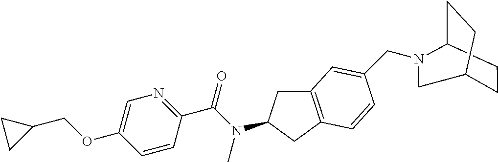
C1=CC(C(N(C)C2CC3=C(C2)C=CC(CN2C4CCC(CC4)C2)=C3)=O)=NC=C1OCC1CC1
